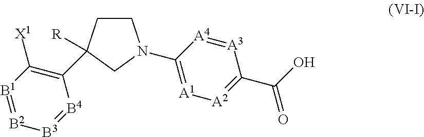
[B3]1=[B4]C(C2([R])CCN(C3=[A1][A2]=C(C(O)=O)[A3]=[A4]3)C2)=C([X1])[B1]=[B2]1
